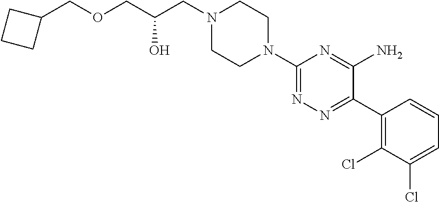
C1(N2CCN(CC(COCC3CCC3)O)CC2)=NN=C(C2=C(Cl)C(Cl)=CC=C2)C(N)=N1
